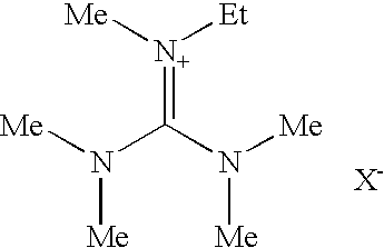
[Me]N(C(N([Me])[Me])=[N+]([Me])[Et])[Me].[X-]
